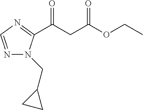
N1=CN=C(C(CC(OCC)=O)=O)N1CC1CC1
